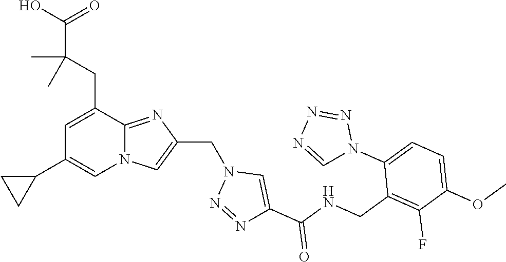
N12C(=NC(CN3N=NC(C(NCC4=C(F)C(OC)=CC=C4N4N=NN=C4)=O)=C3)=C1)C(CC(C(O)=O)(C)C)=CC(C1CC1)=C2
